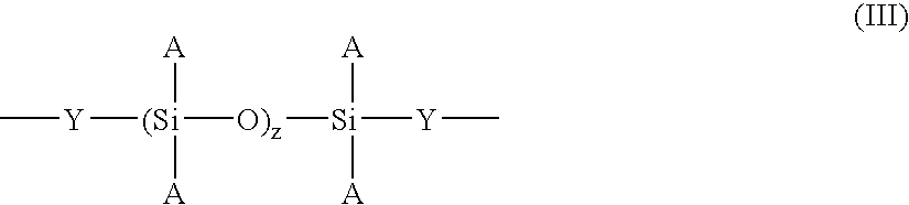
[(Si]([O)z][Si]([Y]C)([A])[A])([Y]C)([A])[A]
